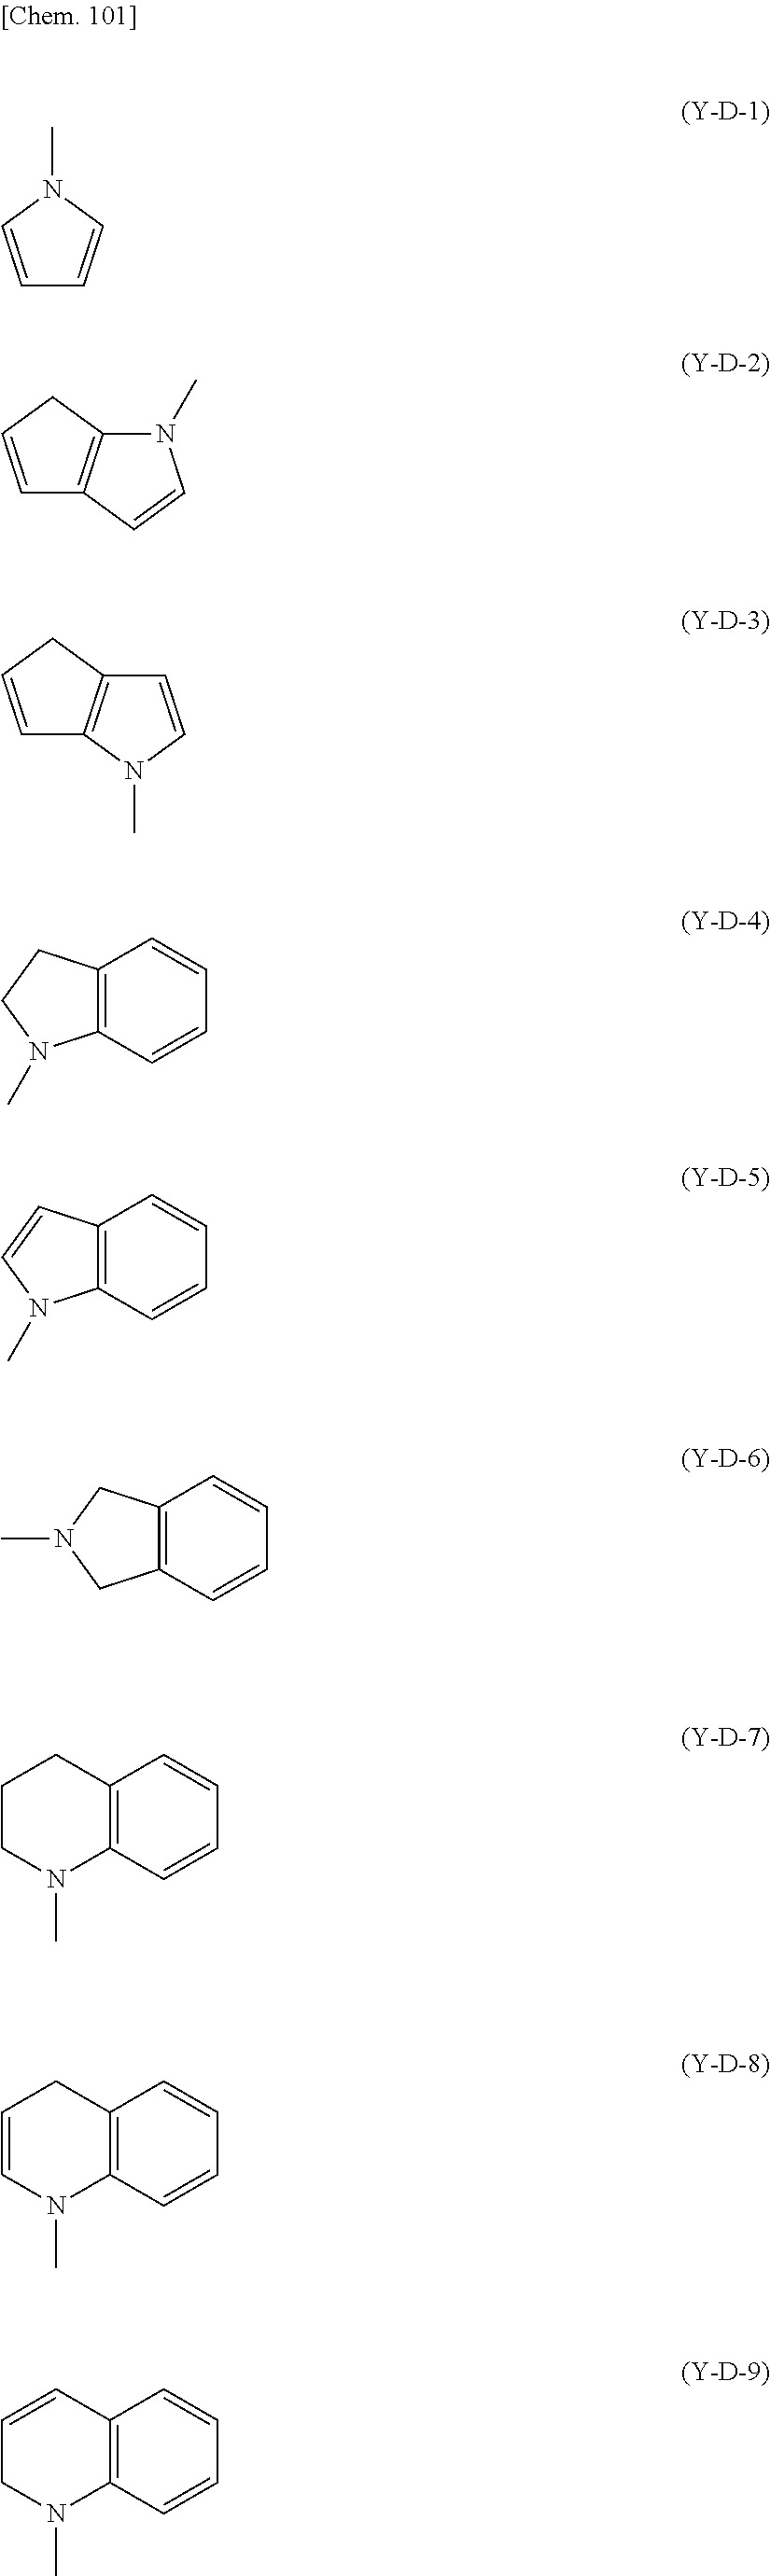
C1=CN(C)C=C1.C1=CCC2=C1C=CN2C.C1=CCC2=C1N(C)C=C2.C12=C(CCN1C)C=CC=C2.C12=C(C=CN1C)C=CC=C2.C12=C(CN(C)C1)C=CC=C2.C12=C(C=CC=C1)CCCN2C.C12=C(C=CC=C1)CC=CN2C.C12=C(C=CC=C1)C=CCN2C
